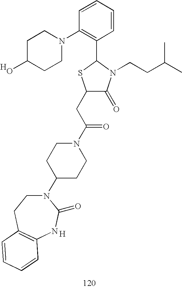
C1(CC(N2CCC(N3CCC4=C(NC3=O)C=CC=C4)CC2)=O)C(=O)N(CCC(C)C)C(C2=C(N3CCC(O)CC3)C=CC=C2)S1.[H].[H]
